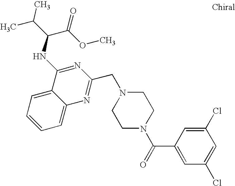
C1=C2C(=CC=C1)C(NC(C(C)C)C(OC)=O)=NC(CN1CCN(C(=O)C3=CC(Cl)=CC(Cl)=C3)CC1)=N2
